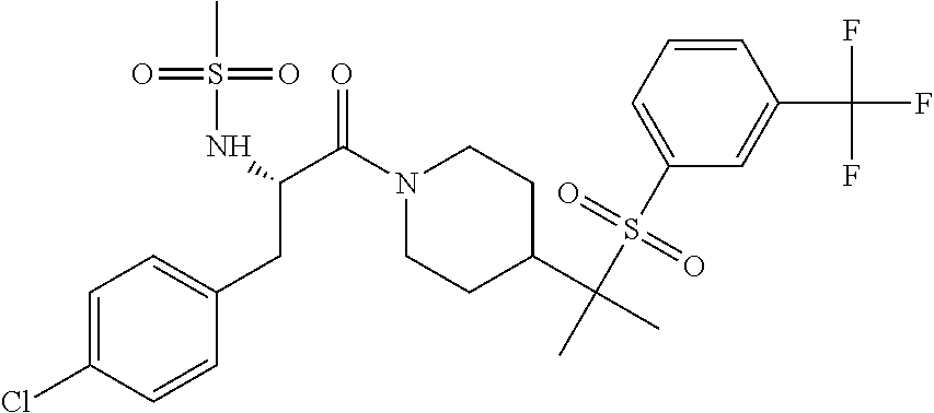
C(N1CCC(C(C)(S(C2=CC=CC(C(F)(F)F)=C2)(=O)=O)C)CC1)(=O)C(CC1=CC=C(Cl)C=C1)NS(C)(=O)=O
